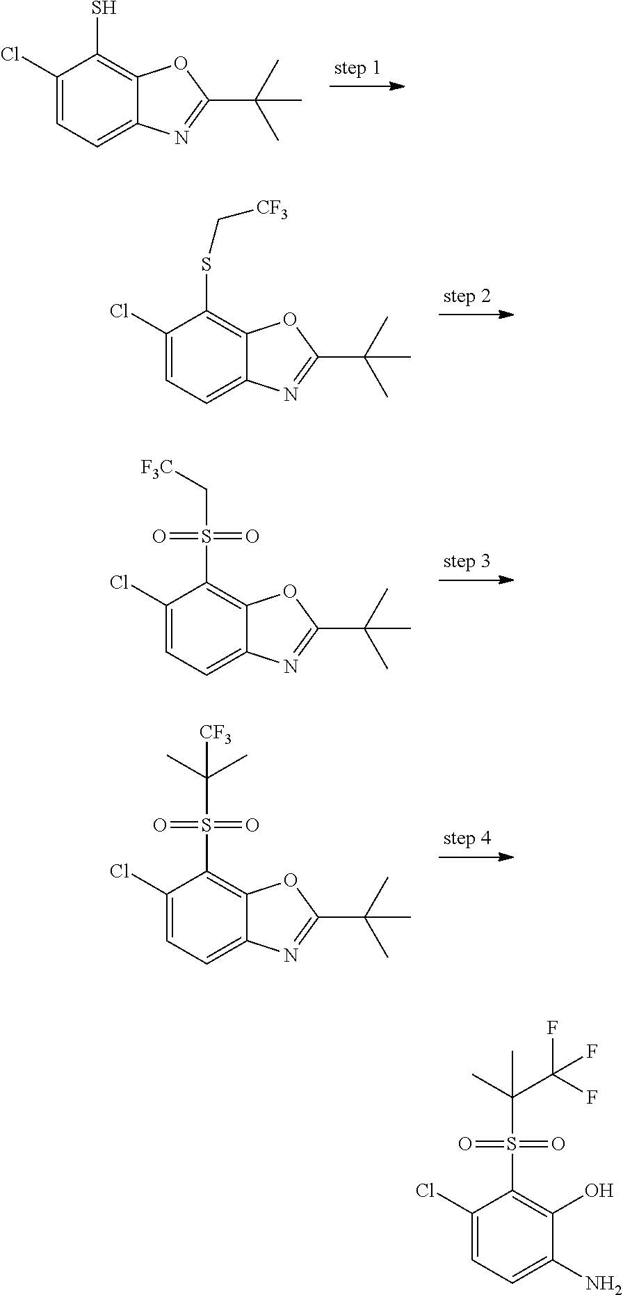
C1(Cl)=CC=C2C(=C1S)OC(C(C)(C)C)=N2.C1(Cl)=CC=C2C(=C1SC[CF3])OC(C(C)(C)C)=N2.C1(Cl)=CC=C2C(=C1S(C[F3C])(=O)=O)OC(C(C)(C)C)=N2.C1(Cl)=CC=C2C(=C1S(C([CF3])(C)C)(=O)=O)OC(C(C)(C)C)=N2.C1(Cl)=CC=C(N)C(O)=C1S(C(C)(C(F)(F)F)C)(=O)=O
